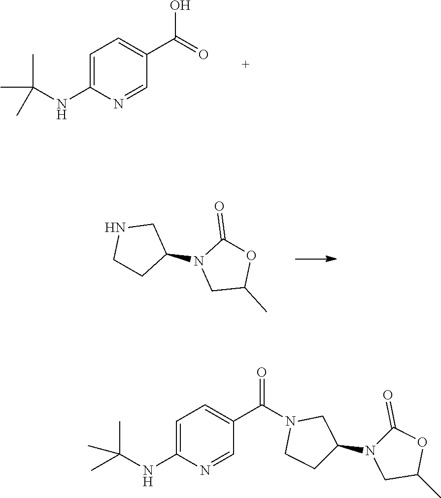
C1=C(NC(C)(C)C)N=CC(C(=O)O)=C1.C1CC(N2CC(C)OC2=O)CN1.C1=C(NC(C)(C)C)N=CC(C(=O)N2CC(N3CC(C)OC3=O)CC2)=C1
